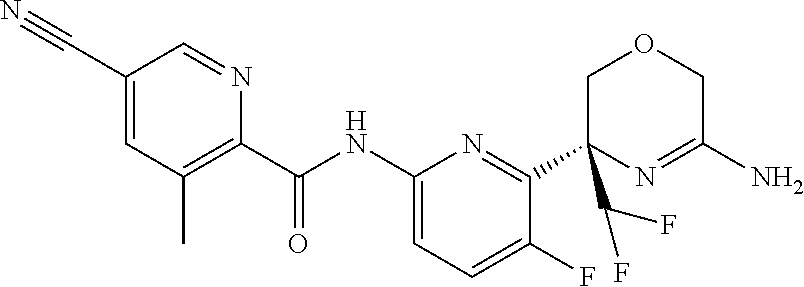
C1(C#N)=CC(C)=C(C(NC2=CC=C(F)C(C3(C(F)F)N=C(N)COC3)=N2)=O)N=C1
